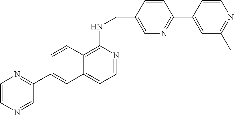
C1=CC(CNC2=C3C(=CC=N2)C=C(C2=NC=CN=C2)C=C3)=CN=C1C1=CC(C)=NC=C1
